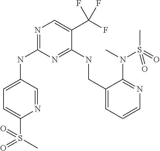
N1=CC(NC2=NC=C(C(F)(F)F)C(NCC3=CC=CN=C3N(C)S(C)(=O)=O)=N2)=CC=C1S(=O)(C)=O
